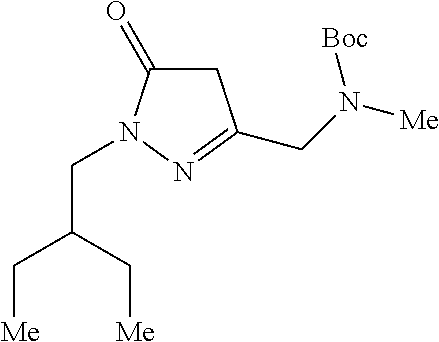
C1C(=O)N(CC(C[Me])C[Me])N=C1CN([Me])[Boc]
